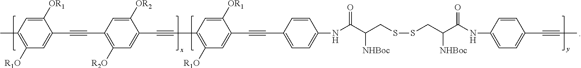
C1([OR1])=CC(C)=C([R1O])C=C1C#CC1=C([R2O])C=C(C#CC2=C([R1O])C=C(C#CC3=CC=C(NC(C(CSSCC(C(NC4=CC=C(C#CC)C=C4)=O)[NHBoc])[NHBoc])=O)C=C3)C([OR1])=C2)C([OR2])=C1
